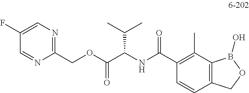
C1(F)=CN=C(COC(C(NC(C2=C(C)C3=C(C=C2)COB3O)=O)C(C)C)=O)N=C1
